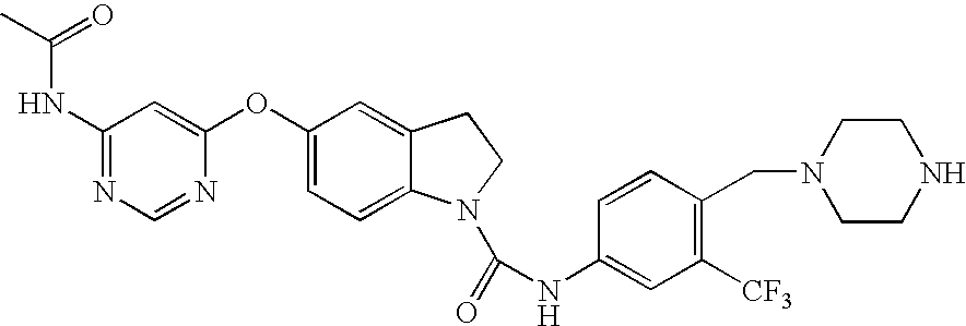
C1(NC(=O)C)=NC=NC(OC2=CC=C3C(=C2)CCN3C(=O)NC2=CC([CF3])=C(CN3CCNCC3)C=C2)=C1
